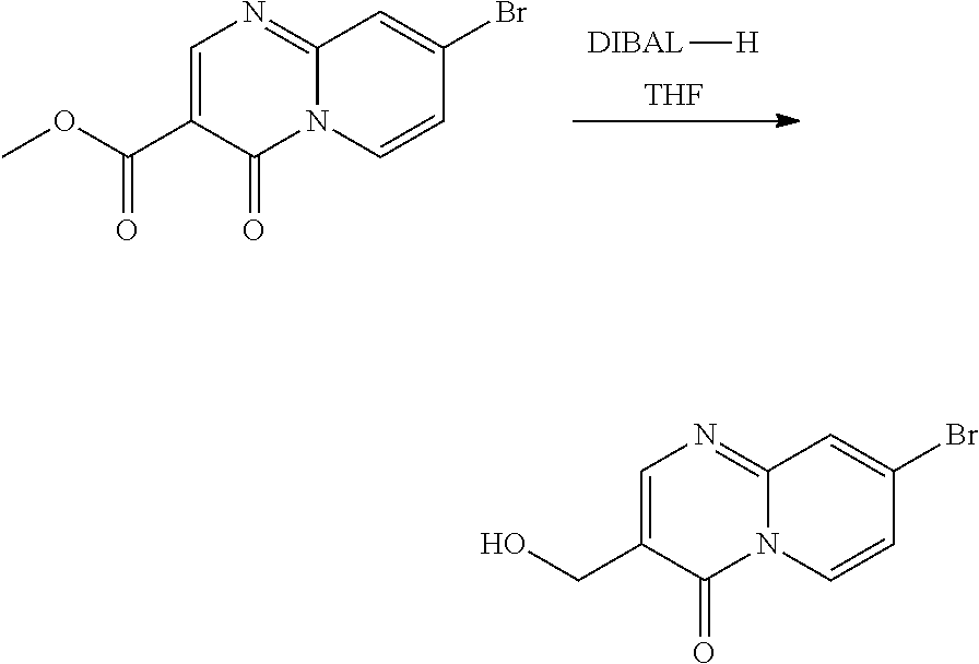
[THF].[DIBAL][H].N12C(=NC=C(C(OC)=O)C1=O)C=C(Br)C=C2.N12C(=NC=C(CO)C1=O)C=C(Br)C=C2
